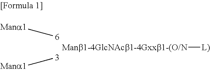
[Manb1-4GlcNAcb1-4Gxxb1-(O/N][L)]
